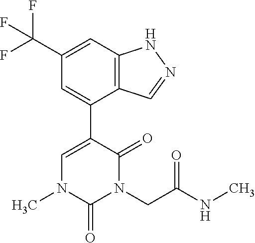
C12=C(C=C(C(F)(F)F)C=C1C1=CN(C)C(=O)N(CC(NC)=O)C1=O)NN=C2
